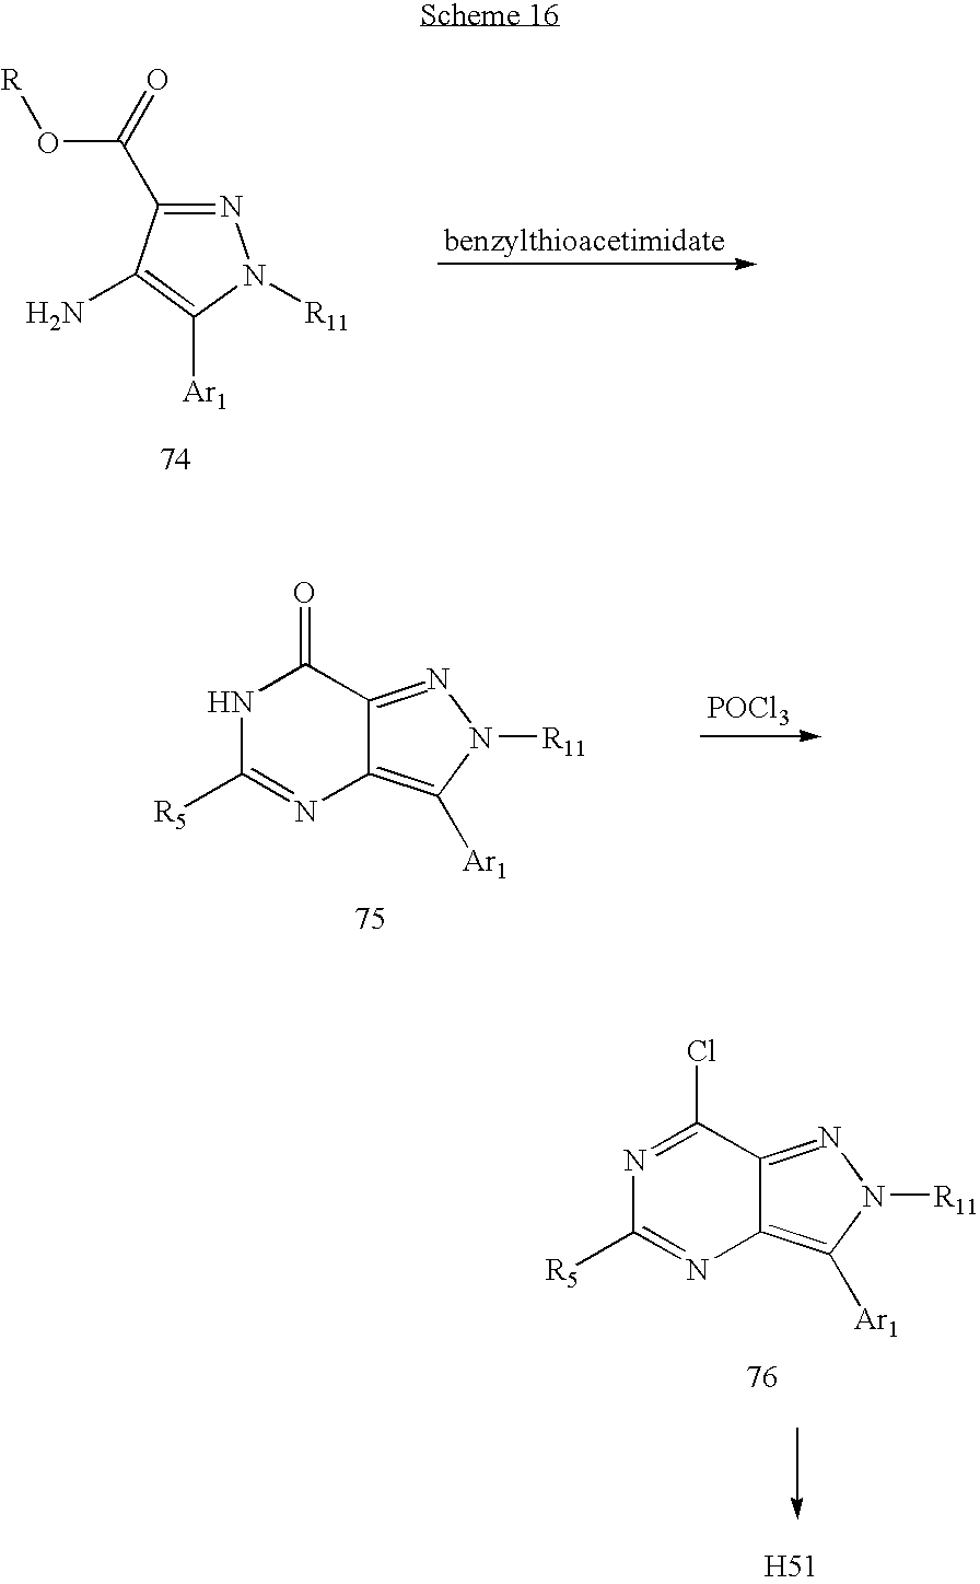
N1=C(C(O[R])=O)C(N)=C([Ar1])N1[R11].[POCl3].C12=NN([R11])C([Ar1])=C1N=C([R5])NC2=O.C12=NN([R11])C([Ar1])=C1N=C([R5])N=C2Cl.[H51]
